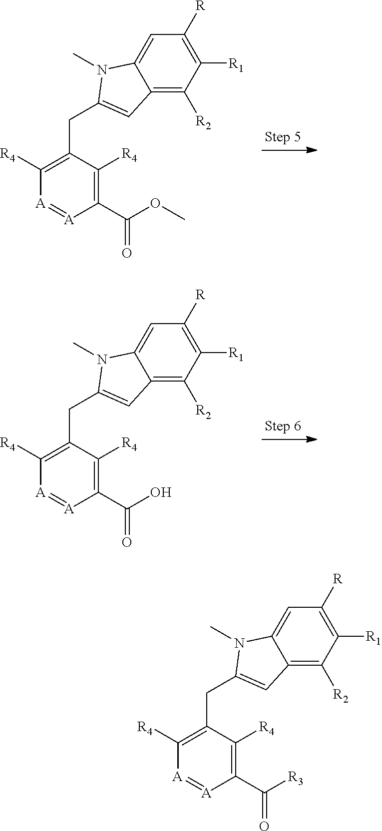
C1([R4])=C(C(OC)=O)[A]=[A]C([R4])=C1CC1=CC2=C([R2])C([R1])=C([R])C=C2N1C.C1([R4])=C(C(O)=O)[A]=[A]C([R4])=C1CC1=CC2=C([R2])C([R1])=C([R])C=C2N1C.C1([R4])=C(C([R3])=O)[A]=[A]C([R4])=C1CC1=CC2=C([R2])C([R1])=C([R])C=C2N1C
